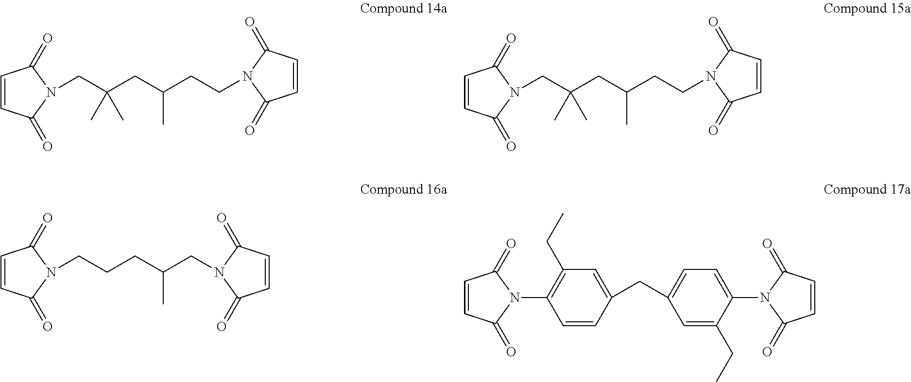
N1(CC(CC(CCN2C(=O)C=CC2=O)C)(C)C)C(=O)C=CC1=O.N1(CC(CC(CCN2C(=O)C=CC2=O)C)(C)C)C(=O)C=CC1=O.N1(C2=C(CC)C=C(CC3=CC=C(N4C(=O)C=CC4=O)C(CC)=C3)C=C2)C(=O)C=CC1=O.N1(CCCC(CN2C(=O)C=CC2=O)C)C(=O)C=CC1=O
